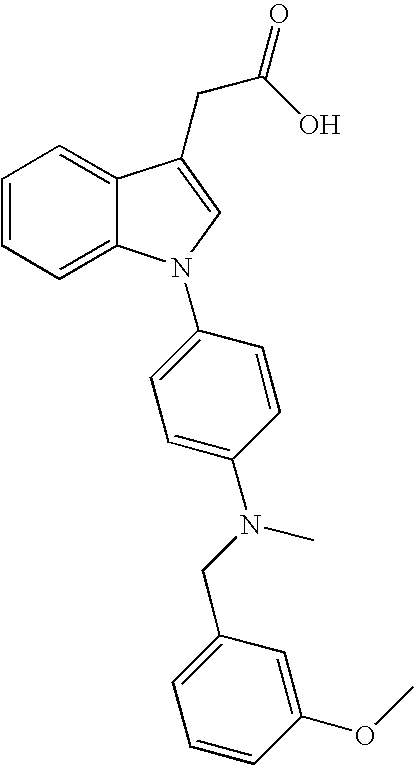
C1=CC=C2C(=C1)C(CC(=O)O)=CN2C1=CC=C(N(CC2=CC=CC(OC)=C2)C)C=C1
